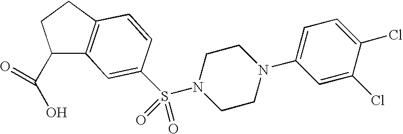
C1(C(O)=O)C2=C(CC1)C=CC(S(N1CCN(C3=CC=C(Cl)C(Cl)=C3)CC1)(=O)=O)=C2
